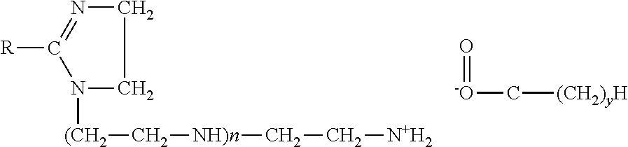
C1CN=C([R])N1[(CH2]C[NH)n]CC[N+H2].O=[-O]C[(CH2)yH]
